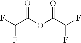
FC(C(OC(C(F)F)=O)=O)F
